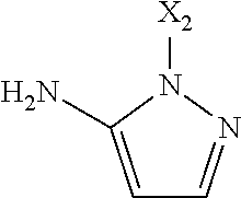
C1=C(N)N([X2])N=C1
